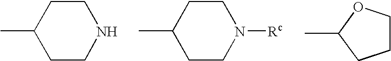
C1(C)CCNCC1.C1(C)CCN([Rc])CC1.C1COC(C)C1
